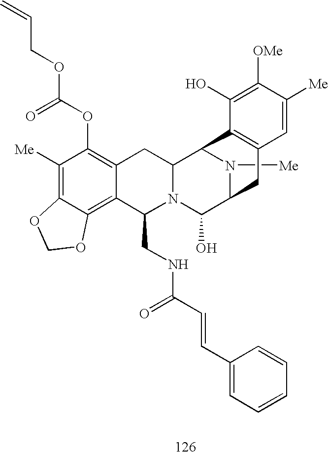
C1([Me])=C2C(=C3C(=C1OC(OCC=C)=O)CC1N(C3CNC(=O)C=CC3=CC=CC=C3)C(O)C3N([Me])C1C1=C(C3)C=C([Me])C([OMe])=C1O)OCO2
